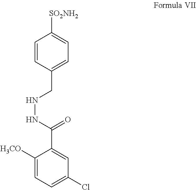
C1=CC(CNNC(C2=CC(Cl)=CC=C2[H3CO])=O)=CC=C1[SO2NH2]
